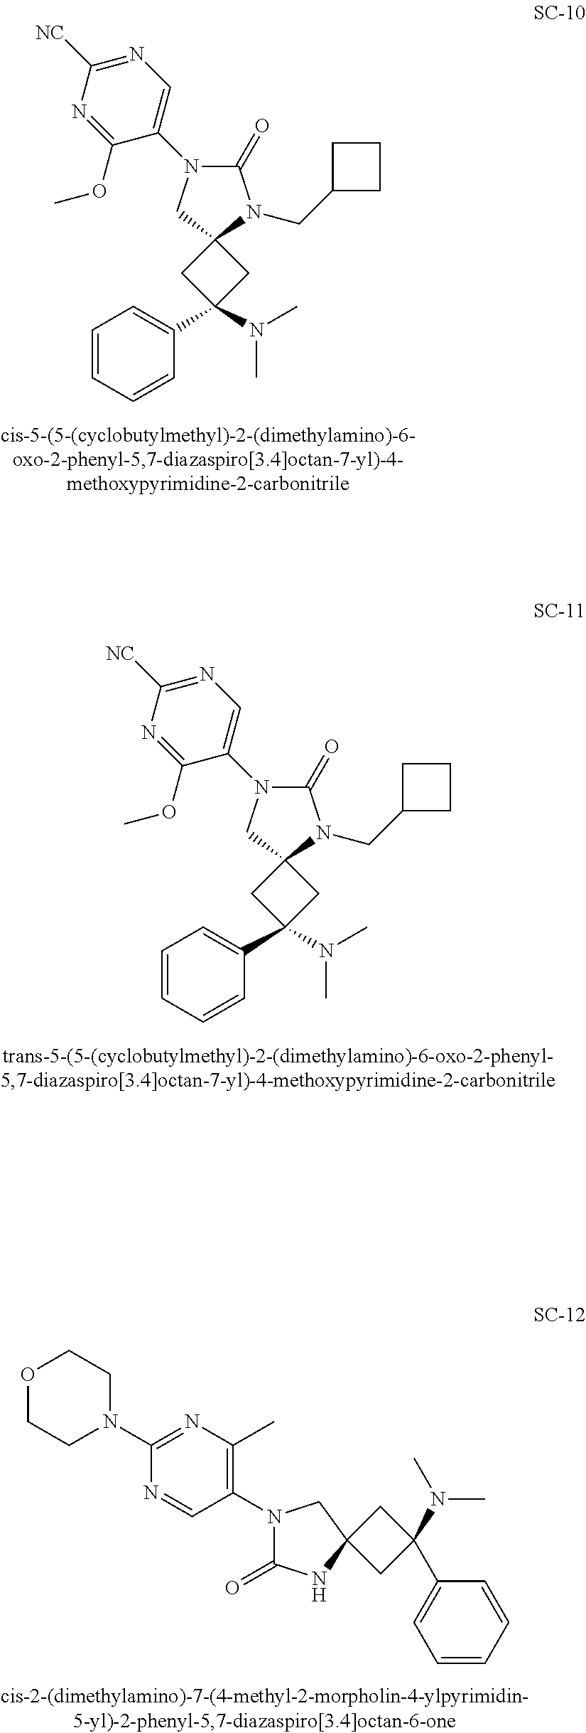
O1CCN(C2=NC(C)=C(N3C(=O)NC4(C3)CC(N(C)C)(C3=CC=CC=C3)C4)C=N2)CC1.C1C2(CC1(C1=CC=CC=C1)N(C)C)N(CC1CCC1)C(=O)N(C1=CN=C([NC])N=C1OC)C2.C1C2(CC1(C1=CC=CC=C1)N(C)C)N(CC1CCC1)C(=O)N(C1=CN=C([NC])N=C1OC)C2
